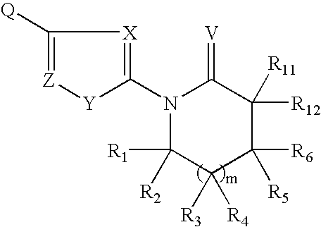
[Q]C1=[Z][Y]C(N2C([R2])([R1])C([R3])([R4])C([R5])([R6])C([R11])([R12])C2=[V])=[X]1
